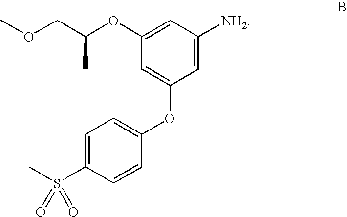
COCC(OC1=CC([NH2])=CC(OC2=CC=C(S(C)(=O)=O)C=C2)=C1)C
